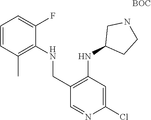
C1(Cl)=CC(NC2CCNC2)=C(CNC2=C(C)C=CC=C2F)C=N1.[BOC]
